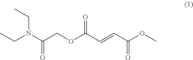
CCN(C(COC(C=CC(OC)=O)=O)=O)CC
